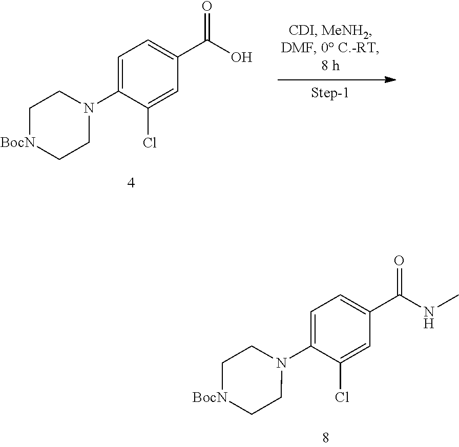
C1=C(N2CC[BocN]CC2)C(Cl)=CC(C(O)=O)=C1.C1=C(N2CC[BocN]CC2)C(Cl)=CC(C(NC)=O)=C1
